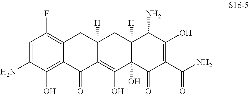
C1=C(N)C(O)=C2C(=C1F)CC1([H])C(=C(O)C3(O)C([H])(C1)C(N)C(O)=C(C(N)=O)C3=O)C2=O
